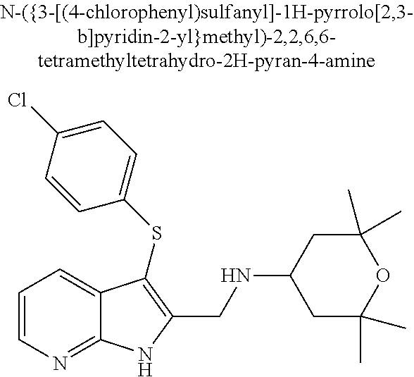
C(C1=C(SC2=CC=C(Cl)C=C2)C2=CC=CN=C2N1)NC1CC(C)(C)OC(C)(C)C1
